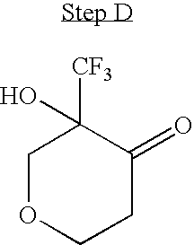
C1OCCC(=O)C1([CF3])O
